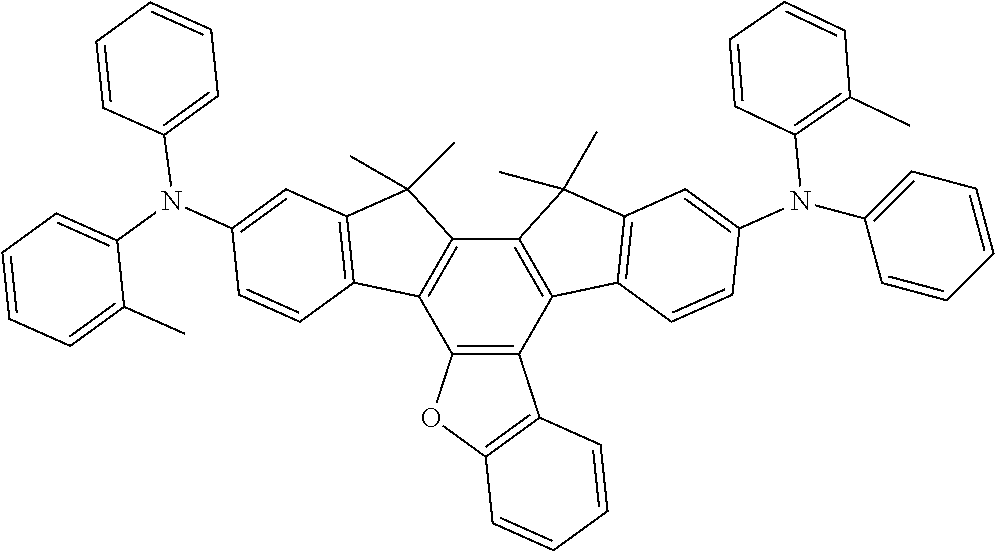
C12=C(C3=C(C4=C1C1=C(C4(C)C)C=C(N(C4=CC=CC=C4C)C4=CC=CC=C4)C=C1)C(C)(C)C1=C3C=CC(N(C3=CC=CC=C3)C3=C(C)C=CC=C3)=C1)C1=C(O2)C=CC=C1
